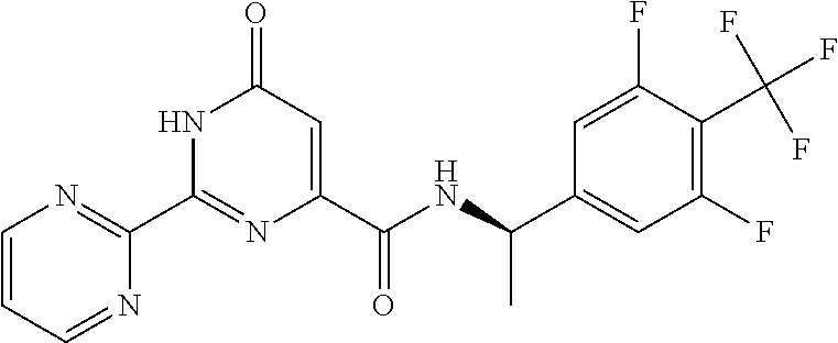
C1(C2=NC=CC=N2)=NC(C(NC(C2=CC(F)=C(C(F)(F)F)C(F)=C2)C)=O)=CC(=O)N1
